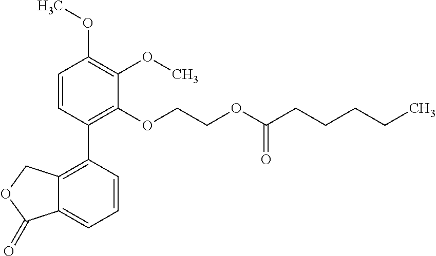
C1=CC(C2=C3C(=CC=C2)C(=O)OC3)=C(OCCOC(CCCCC)=O)C(OC)=C1OC
